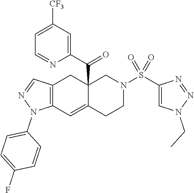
C12=C(C=C3C(C(C4=CC([CF3])=CC=N4)=O)(C1)CN(S(C1=CN(CC)N=N1)(=O)=O)CC3)N(C1=CC=C(F)C=C1)N=C2
